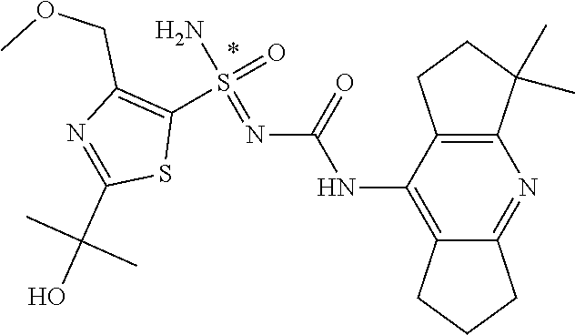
C12=C(C(NC(N=S(N)(C3=C(COC)N=C(C(O)(C)C)S3)=O)=O)=C3C(=N1)CCC3)CCC2(C)C
